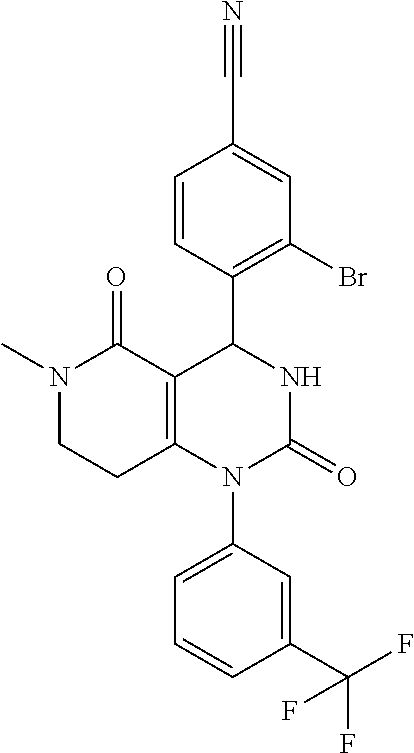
N1(C)CCC2=C(C1=O)C(C1=C(Br)C=C(C#N)C=C1)NC(=O)N2C1=CC=CC(C(F)(F)F)=C1
